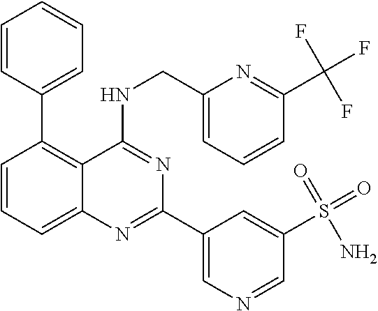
C1=CC=C2C(=C1C1=CC=CC=C1)C(NCC1=CC=CC(C(F)(F)F)=N1)=NC(C1=CN=CC(S(=O)(=O)N)=C1)=N2
